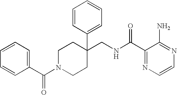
C1(CNC(C2=NC=CN=C2N)=O)(C2=CC=CC=C2)CCN(C(C2=CC=CC=C2)=O)CC1
